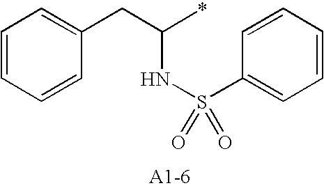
C1=CC=CC(CC(*)NS(C2=CC=CC=C2)(=O)=O)=C1
